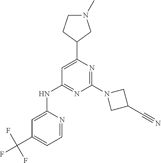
N1(C)CCC(C2=CC(NC3=CC(C(F)(F)F)=CC=N3)=NC(N3CC(C#N)C3)=N2)C1
